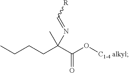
C(C(C(O[C1-4 alkyl])=O)(N=C[R])C)CCC
